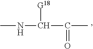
CNC([G18])C(=O)C
